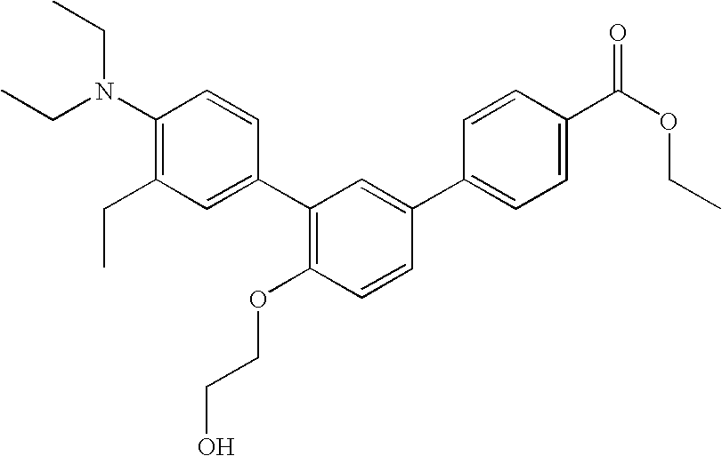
C1(N(CC)CC)=C(CC)C=C(C2=C(OCCO)C=CC(C3=CC=C(C(OCC)=O)C=C3)=C2)C=C1
